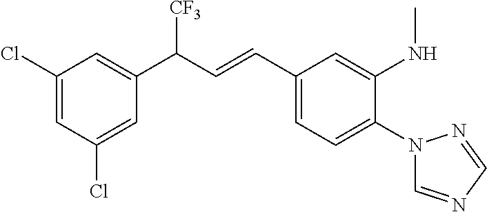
C1(Cl)=CC(C(C=CC2=CC=C(N3C=NC=N3)C(NC)=C2)[CF3])=CC(Cl)=C1
